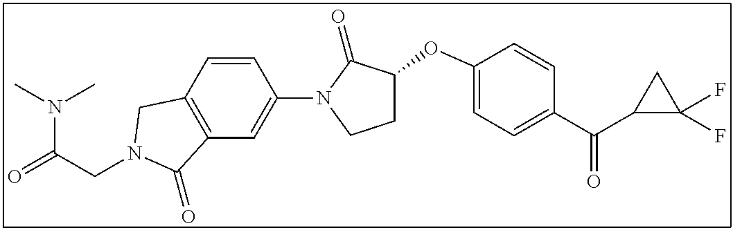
C(CN1CC2=C(C=C(N3C(=O)C(OC4=CC=C(C(C5C(F)(F)C5)=O)C=C4)CC3)C=C2)C1=O)(=O)N(C)C
